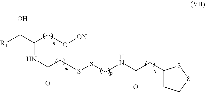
OC(C(CO[ON])NC(=O)CSSCNC(CC1CCSS1)=O)[R1]
